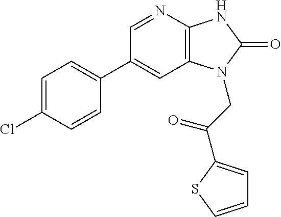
C1(C2=CC=C(Cl)C=C2)=CC2=C(N=C1)NC(=O)N2CC(=O)C1=CC=CS1
